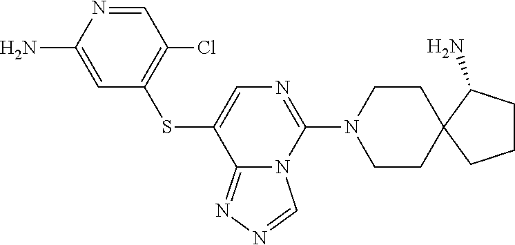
C1CN(C2=NC=C(SC3=C(Cl)C=NC(N)=C3)C3=NN=CN23)CCC12C(N)CCC2
